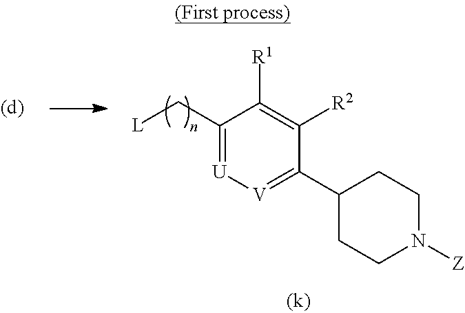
C1(C[L])=[U][V]=C(C2CCN([Z])CC2)C([R2])=C1[R1]
